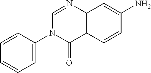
C12=C(C=CC(N)=C1)C(=O)N(C1=CC=CC=C1)C=N2
